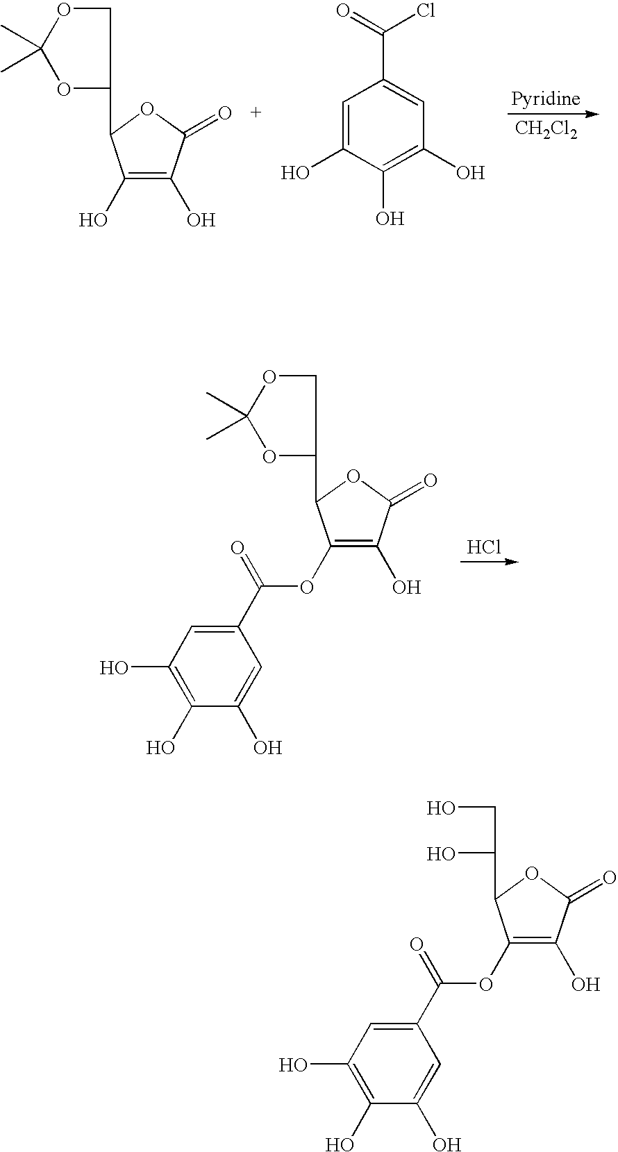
C1(O)=C(O)C(=O)OC1C1COC(C)(C)O1.C1=C(O)C(O)=C(O)C=C1C(=O)Cl.[CH2Cl2].C1(OC(C2=CC(O)=C(O)C(O)=C2)=O)=C(O)C(=O)OC1C1COC(C)(C)O1.Cl.C1(OC(C2=CC(O)=C(O)C(O)=C2)=O)=C(O)C(=O)OC1C(O)CO
